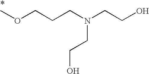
COCCCN(CCO)CCO
